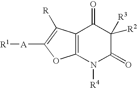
[R1][A]C1=C([R])C2=C(O1)N([R4])C(=O)C([R2])([R3])C2=O
